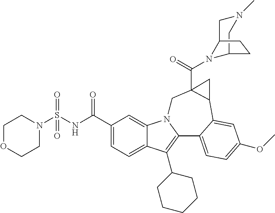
C1N(S(NC(C2=CC=C3C(=C2)N2C(=C3C3CCCCC3)C3=CC=C(OC)C=C3C3C(C(=O)N4C5CN(C)CC4CC5)(C2)C3)=O)(=O)=O)CCOC1
